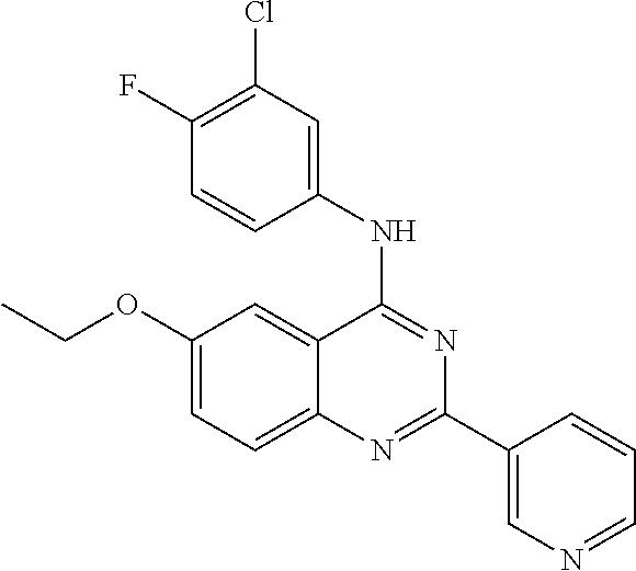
C1(OCC)=CC=C2C(=C1)C(NC1=CC(Cl)=C(F)C=C1)=NC(C1=CN=CC=C1)=N2
